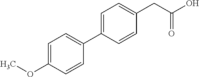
C1=C(OC)C=CC(C2=CC=C(CC(O)=O)C=C2)=C1
